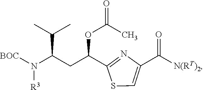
[BOC]N(C(CC(C1=NC(C([N(RT)2])=O)=CS1)OC(=O)C)C(C)C)[R3]
